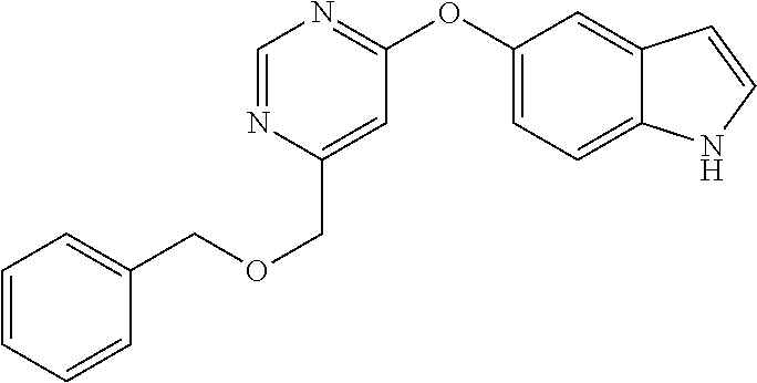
C1(OC2=NC=NC(COCC3=CC=CC=C3)=C2)=CC=C2C(=C1)C=CN2
